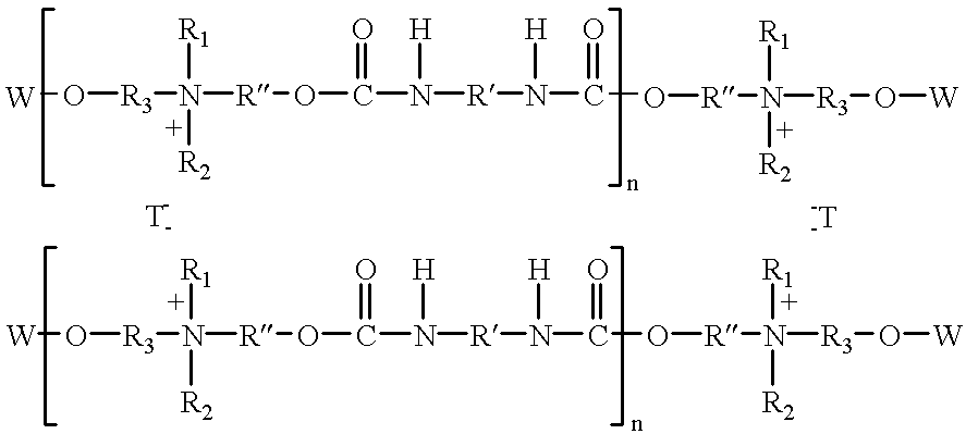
[W]O[R3]N([R1])([R2])[R]OC(N([R]N(C(=O)O[R]N([R1])([R2])[R3]O[W])[H])[H])=O.[W]O[R3]N([R]OC(N([R]N(C(O[R]N([R2])([R1])[R3]O[W])=O)[H])[H])=O)([R1])[R2]
